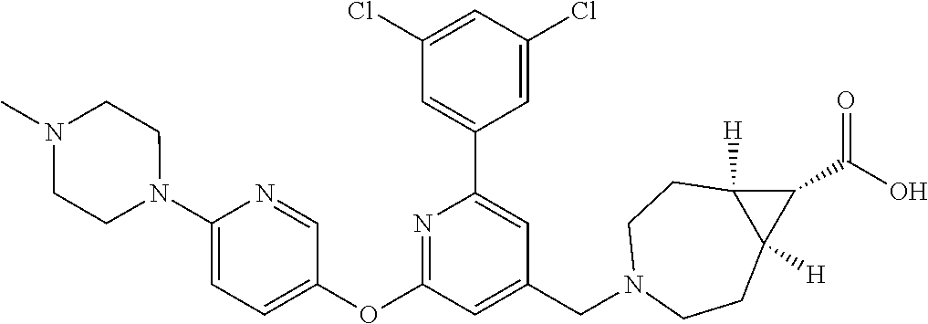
C1(Cl)=CC(Cl)=CC(C2=CC(CN3CCC4([H])C([H])(CC3)C4C(O)=O)=CC(OC3=CC=C(N4CCN(C)CC4)N=C3)=N2)=C1
